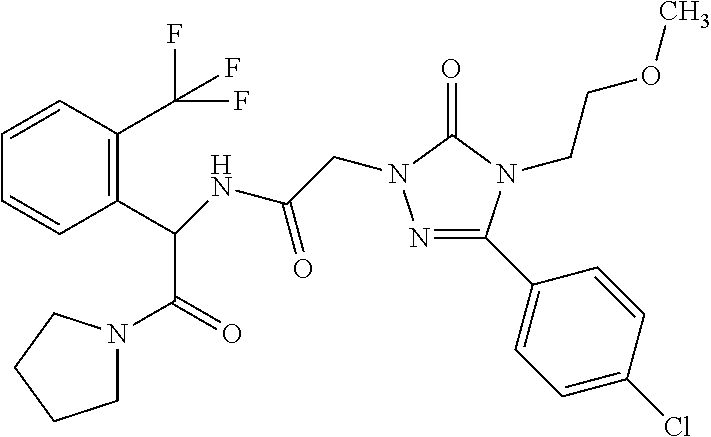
N1=C(C2=CC=C(Cl)C=C2)N(CCOC)C(=O)N1CC(=O)NC(C1=C(C(F)(F)F)C=CC=C1)C(=O)N1CCCC1
